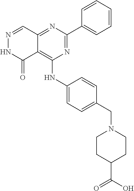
N1=C(C2=CC=CC=C2)N=C2C(=C1NC1=CC=C(CN3CCC(C(O)=O)CC3)C=C1)C(=O)NN=C2
